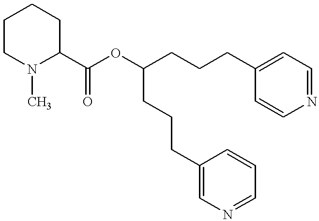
C1CN(C)C(C(OC(CCCC2=CC=NC=C2)CCCC2=CN=CC=C2)=O)CC1
